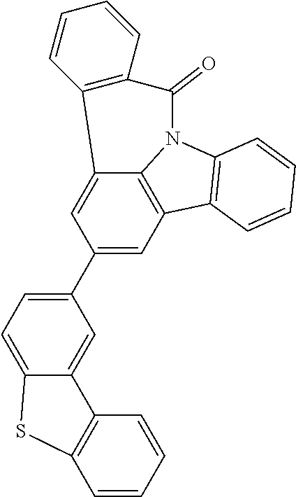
C12=CC(C3=CC=C4C(=C3)C3=C(C=CC=C3)S4)=CC3=C1N(C1=C3C=CC=C1)C(=O)C1=C2C=CC=C1
